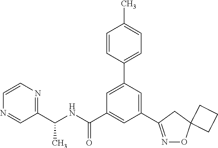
C1(C(NC(C2=CC(C3=NOC4(C3)CCC4)=CC(C3=CC=C(C)C=C3)=C2)=O)C)=NC=CN=C1
